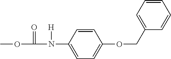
COC(N(C1=CC=C(OCC2=CC=CC=C2)C=C1)[H])=O
